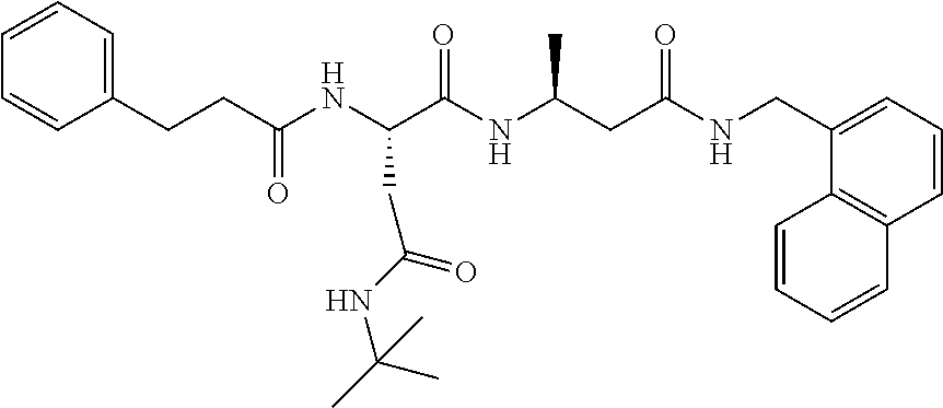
C1=CC=C(CNC(CC(NC(C(NC(CCC2=CC=CC=C2)=O)CC(NC(C)(C)C)=O)=O)C)=O)C2=C1C=CC=C2
